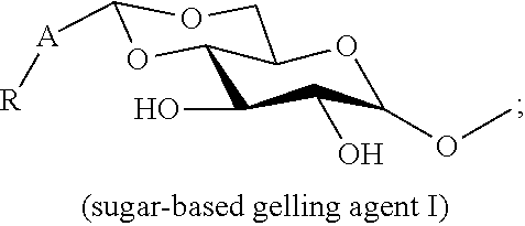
C12C(O)C(O)C(OC)OC1COC([A][R])O2
